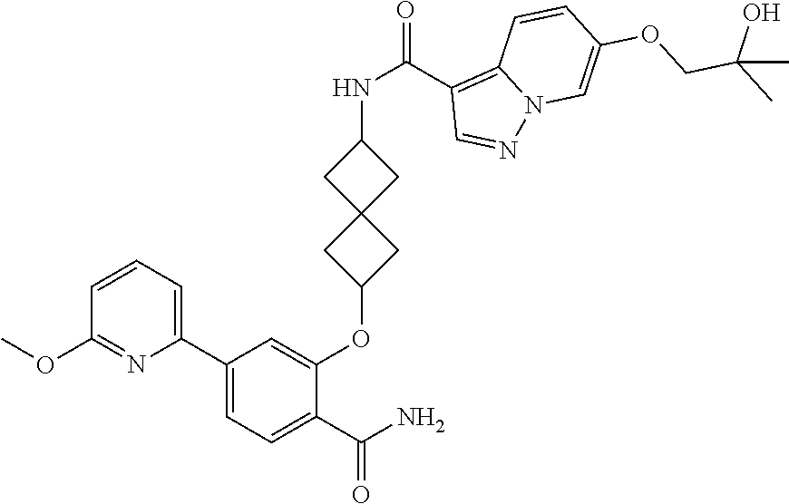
C1(C2=CC=CC(OC)=N2)=CC=C(C(N)=O)C(OC2CC3(C2)CC(NC(=O)C2=C4N(N=C2)C=C(OCC(C)(O)C)C=C4)C3)=C1
